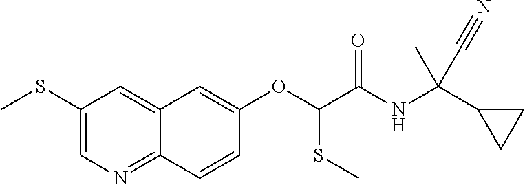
C1(SC)=CN=C2C(=C1)C=C(OC(C(NC(C1CC1)(C)C#N)=O)SC)C=C2
